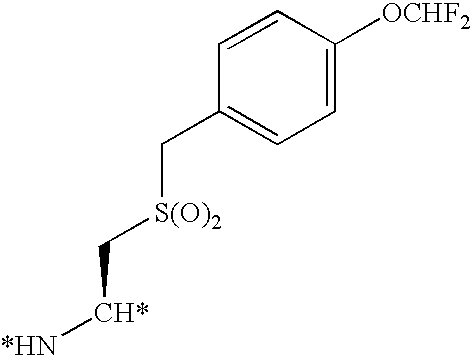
C1=CC([OCHF2])=CC=C1C[S(O)2]C[CH*][*HN]
